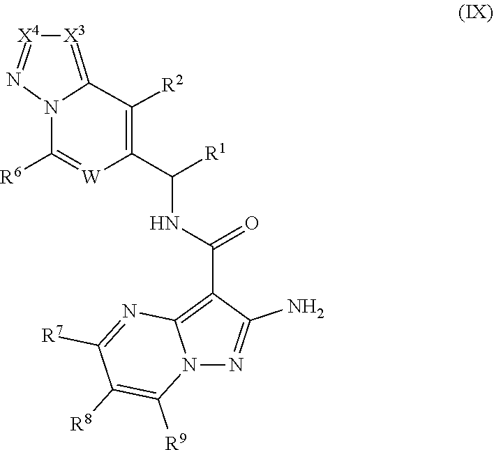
C1(C(NC(C2=C3N(N=C2N)C([R9])=C([R8])C([R7])=N3)=O)[R1])=C([R2])C2=[X3][X4]=NN2C([R6])=[W]1
